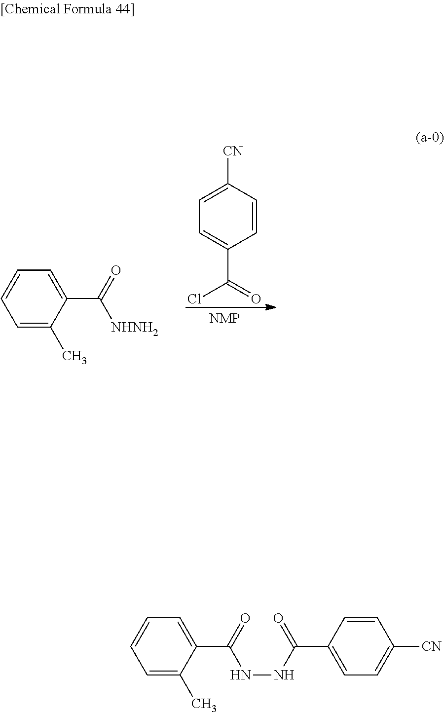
C1=C([CN])C=CC(C(=O)Cl)=C1.C1=C(C)C(C(=O)[NHNH2])=CC=C1.C1=C(C)C(C(=O)NNC(=O)C2=CC=C([CN])C=C2)=CC=C1
